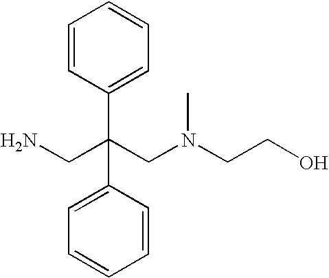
C1=CC(C(CN)(CN(CCO)C)C2=CC=CC=C2)=CC=C1
